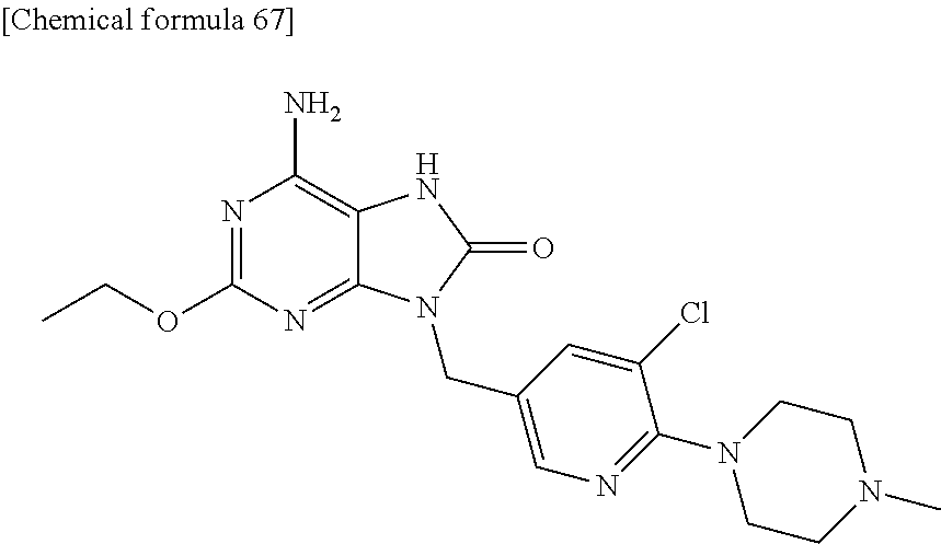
N1=C(OCC)N=C2C(=C1N)NC(=O)N2CC1=CN=C(N2CCN(C)CC2)C(Cl)=C1
